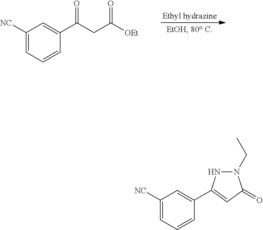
C1([NC])=CC=CC(C(CC([OEt])=O)=O)=C1.C1([NC])=CC=CC(C2=CC(=O)N(CC)N2)=C1
